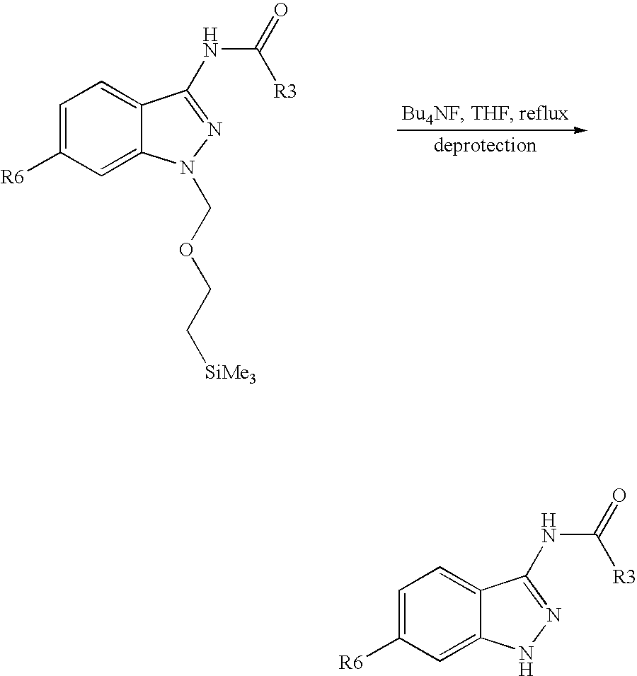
C1=C([R6])C=C2C(=C1)C(NC(=O)[R3])=NN2COCC[SiMe3].C1=C([R6])C=C2C(=C1)C(NC(=O)[R3])=NN2
